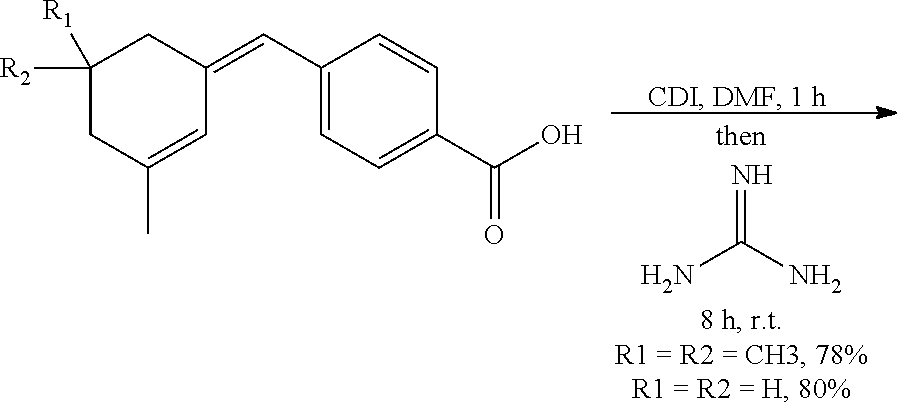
NC(N)=N.C1(C=C2CC([R2])([R1])CC(C)=C2)=CC=C(C(O)=O)C=C1
